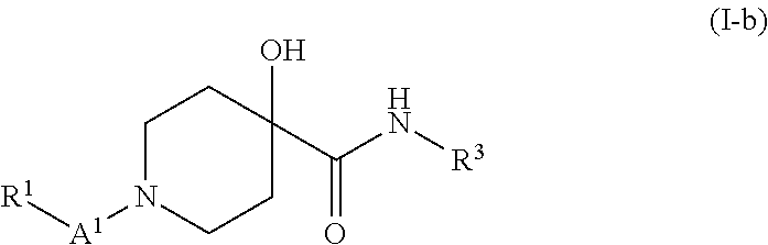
C1N([A1][R1])CCC(C(N[R3])=O)(O)C1
